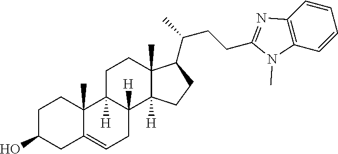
C1C(O)CC2=CCC3([H])C([H])(C2(C)C1)CCC1(C)C3([H])CCC1C(CCC1=NC2=C(N1C)C=CC=C2)C
